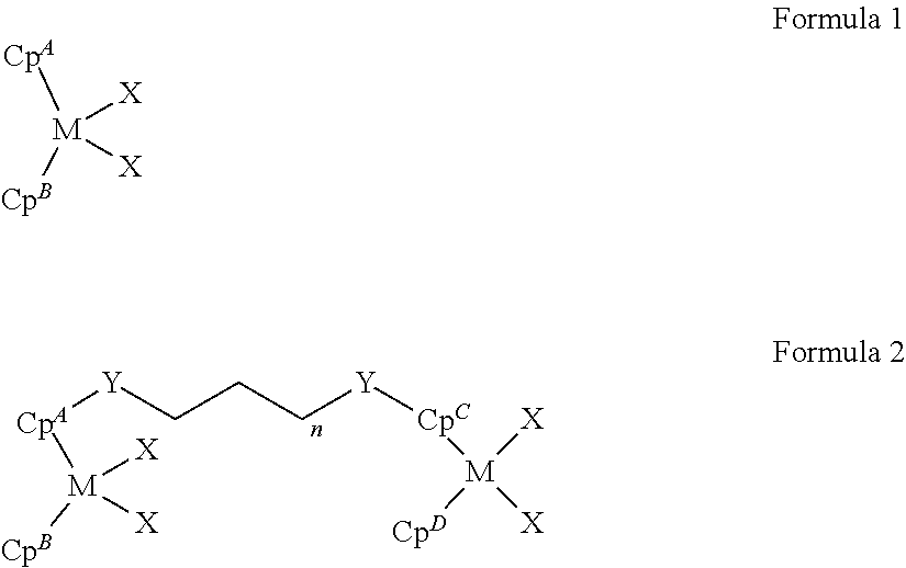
[CpA]([Y]CCC[Y][CpC][M]([X])([X])[CpD])[M]([CpB])([X])[X].[M]([CpB])([X])([X])[CpA]
